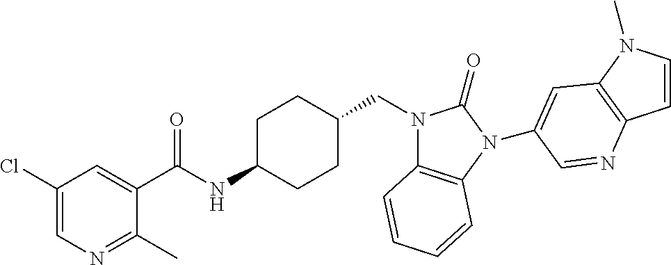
C1(Cl)=CN=C(C)C(C(NC2CCC(CN3C4=C(N(C5=CC6=C(C=CN6C)N=C5)C3=O)C=CC=C4)CC2)=O)=C1
